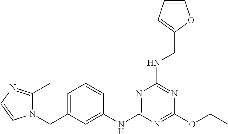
C1(OCC)=NC(NC2=CC(CN3C(C)=NC=C3)=CC=C2)=NC(NCC2=CC=CO2)=N1
